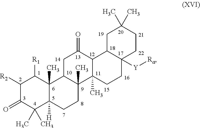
C1([R2])C(=O)C(C)(C)C2([H])C(C)(C1[R1])C1C(C)(CC2)C2(C)C(C(=O)C1)C1C([Y][Ra])(CC2)CCC(C)(C)C1
